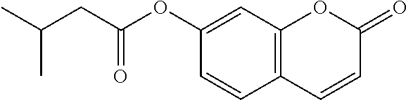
C12=C(C=C(OC(CC(C)C)=O)C=C1)OC(=O)C=C2
